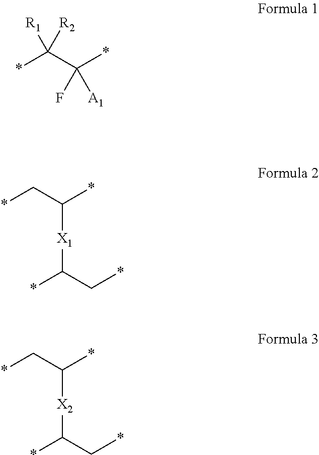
*C(C(*)(F)[A1])([R1])[R2].C([X1]C(*)C*)(C*)*.C([X2]C(*)C*)(C*)*
